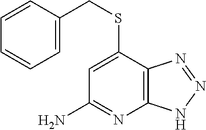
C1=C(SCC2=CC=CC=C2)C2=C(N=C1N)NN=N2
